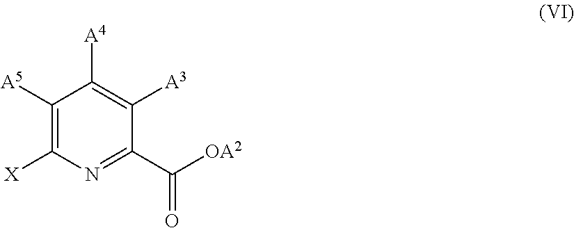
C1([A5])=C([X])N=C(C([OA2])=O)C([A3])=C1[A4]
